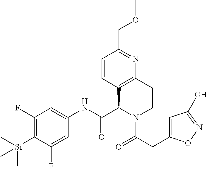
C1(F)=C([Si](C)(C)C)C(F)=CC(NC(C2C3=C(CCN2C(=O)CC2=CC(O)=NO2)N=C(COC)C=C3)=O)=C1
